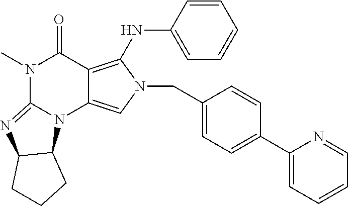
N1(C)C2=NC3C(N2C2=CN(CC4=CC=C(C5=CC=CC=N5)C=C4)C(NC4=CC=CC=C4)=C2C1=O)CCC3
